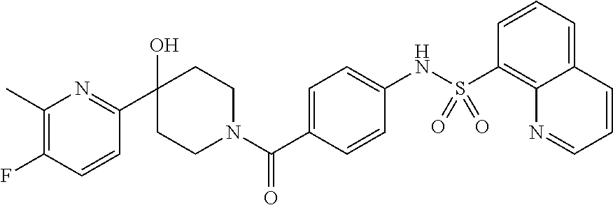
C1(C)=C(F)C=CC(C2(O)CCN(C(C3=CC=C(NS(C4=C5C(=CC=C4)C=CC=N5)(=O)=O)C=C3)=O)CC2)=N1
